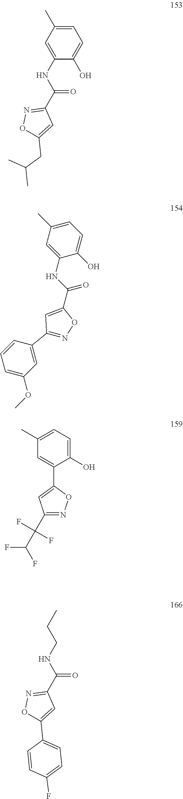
C1=C(NC(=O)C2=NOC(CC(C)C)=C2)C(O)=CC=C1C.C1=C(NC(=O)C2=CC(C3=CC(OC)=CC=C3)=NO2)C(O)=CC=C1C.C1=C(C)C=C(C2=CC(C(F)(F)C(F)F)=NO2)C(O)=C1.CCCNC(=O)C1=NOC(C2=CC=C(F)C=C2)=C1
